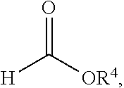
O=C([OR4])[H]
